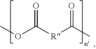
O(C([R]C(C)=O)=O)C
